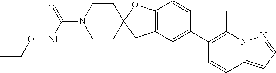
C12=C(C=C(C3=C(C)N4C(=CC=N4)C=C3)C=C1)CC1(O2)CCN(C(NOCC)=O)CC1
